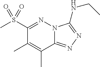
CS(C1=NN2C(=NN=C2NCC)C(C)=C1C)(=O)=O
